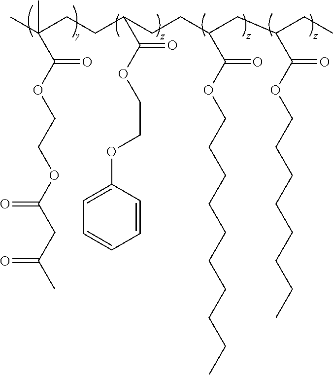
CC(CCC(CCC(CC(C(=O)OCCCCCCCC)CC)C(=O)OCCCCCCCCCC)C(OCCOC1=CC=CC=C1)=O)(C)C(OCCOC(CC(C)=O)=O)=O
